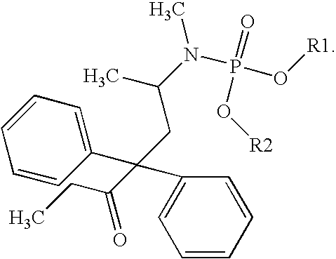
C1=CC=CC=C1C(C1=CC=CC=C1)(CC(C)N(P(=O)(O[R2])O[R1])C)C(=O)CC
